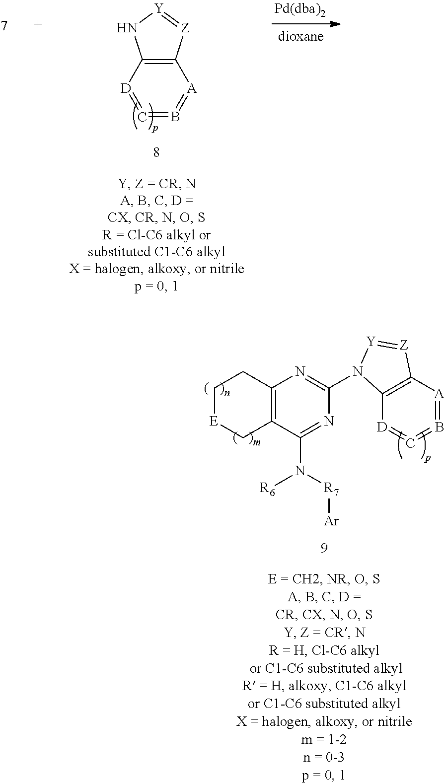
C12=C([D]=C=B=[A]1)N[Y]=[Z]2.C1[E]CC2=C(C1)N=C(N1C3=C([A]=B=C=[D]3)[Z]=[Y]1)N=C2N([R7][Ar])[R6]
